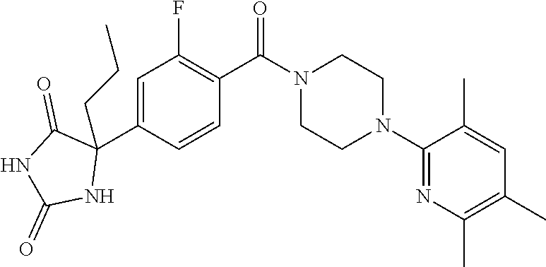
C1=C(C2(CCC)C(=O)NC(=O)N2)C=CC(C(N2CCN(C3=NC(C)=C(C)C=C3C)CC2)=O)=C1F
